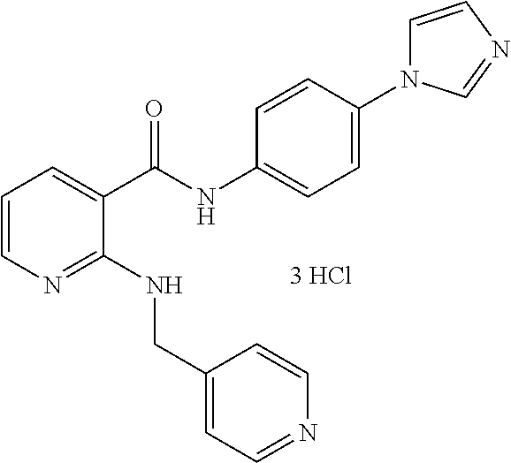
C1=CN=C(NCC2=CC=NC=C2)C(C(NC2=CC=C(N3C=CN=C3)C=C2)=O)=C1
